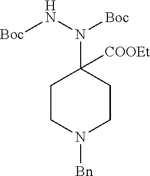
C1CN([Bn])CCC1(N(N[Boc])[Boc])[COOEt]
